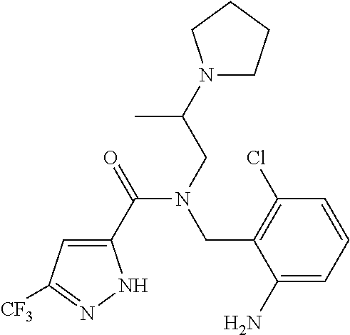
C1(C(=O)N(CC(N2CCCC2)C)CC2=C(Cl)C=CC=C2N)=CC([CF3])=NN1
